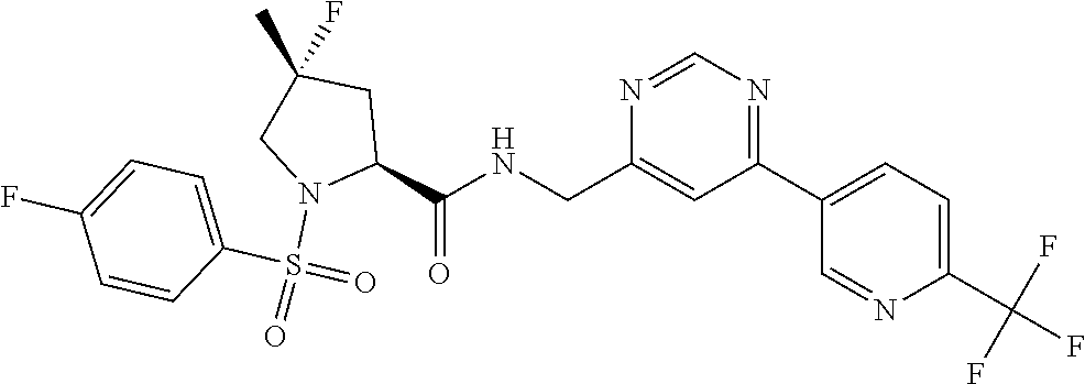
N1=CN=C(C2=CC=C(C(F)(F)F)N=C2)C=C1CNC(C1N(S(=O)(=O)C2=CC=C(F)C=C2)CC(C)(F)C1)=O
